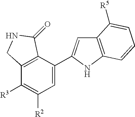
C12=C(C(C3=CC4=C(N3)C=CC=C4[R5])=CC([R2])=C1[R3])C(=O)NC2
